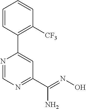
C1=CC(C2=CC(C(=NO)N)=NC=N2)=C([CF3])C=C1
